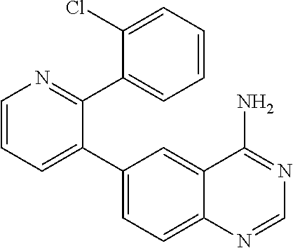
C1=CC=C(C2=CC=C3C(=C2)C(N)=NC=N3)C(C2=CC=CC=C2Cl)=N1
